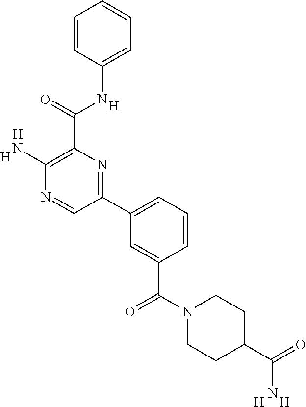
[H].C1(N)=C(C(NC2=CC=CC=C2)=O)N=C(C2=CC=CC(C(=O)N3CCC(C(N)=O)CC3)=C2)C=N1.[H].[H].[H].[H]
